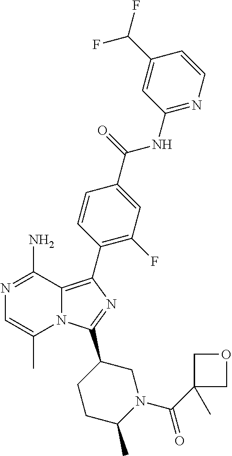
N12C(=C(C3=C(F)C=C(C(=O)NC4=NC=CC(C(F)F)=C4)C=C3)N=C1C1CCC(C)N(C(C3(C)COC3)=O)C1)C(N)=NC=C2C
